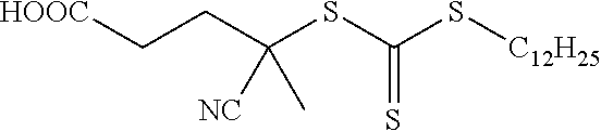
C(C(SC(S[C12H25])=S)([NC])C)C[HOOC]
